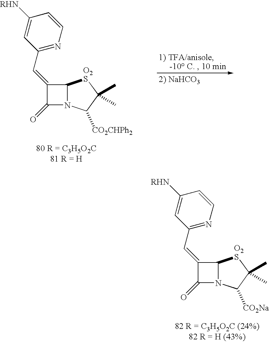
C(=C1C(=O)N2C1[O2S]C(C)(C)C2[CO2Na])C1=NC=CC([RHN])=C1.C(=C1C(=O)N2C1[O2S]C(C)(C)C2[CO2CHPh2])C1=NC=CC([RHN])=C1
